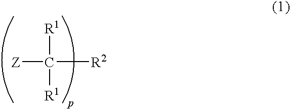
[Z]C([R2])([R1])[R1]
